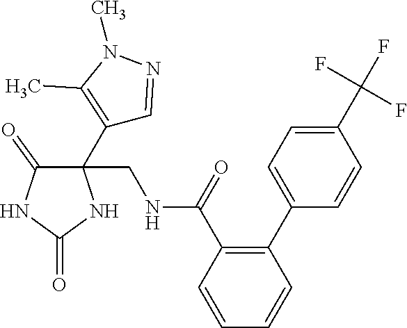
C1(C(F)(F)F)=CC=C(C2=C(C(NCC3(C4=C(C)N(C)N=C4)C(=O)NC(=O)N3)=O)C=CC=C2)C=C1
